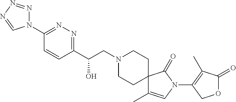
C1(C(CN2CCC3(CC2)C(C)=CN(C2=C(C)C(=O)OC2)C3=O)O)=NN=C(N2N=NN=C2)C=C1
